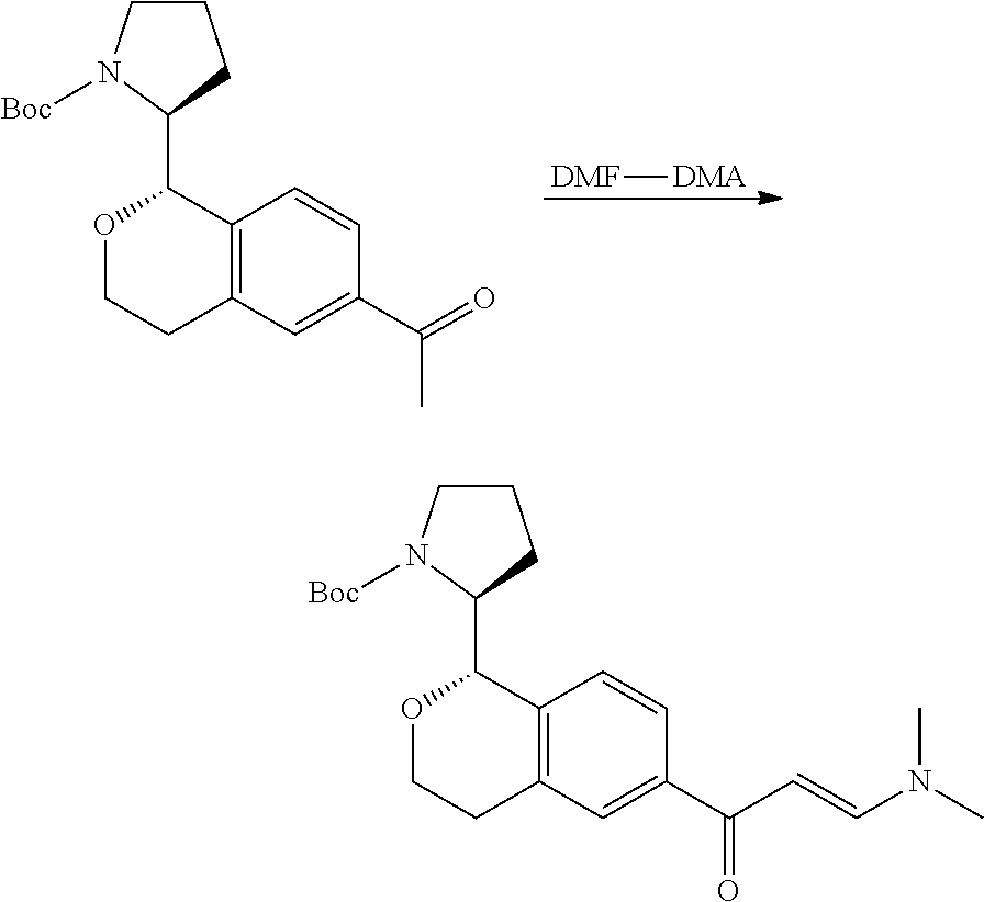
C12=C(C=C(C(C)=O)C=C1)CCOC2C1CCCN1[Boc].[DMF][DMA].C12=C(C=C(C(C=CN(C)C)=O)C=C1)CCOC2C1CCCN1[Boc]
